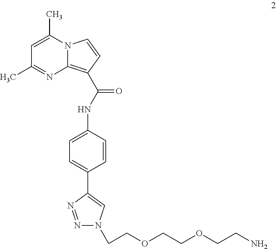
N12C(=C(C(NC3=CC=C(C4=CN(CCOCCOCCN)N=N4)C=C3)=O)C=C1)N=C(C)C=C2C
